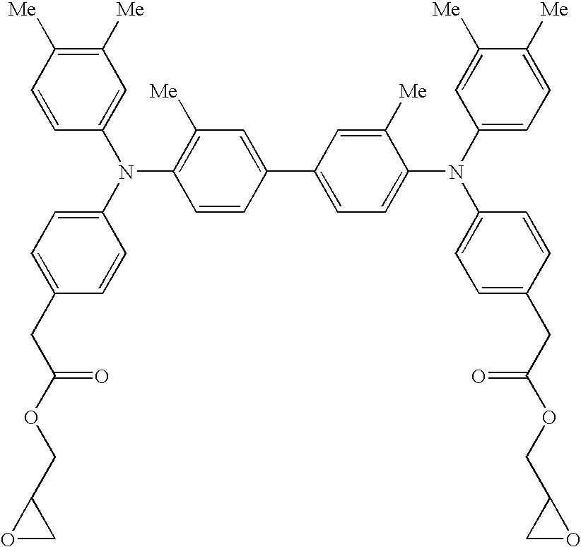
C1=CC([Me])=C([Me])C=C1N(C1=CC=C(CC(OCC2OC2)=O)C=C1)C1=C([Me])C=C(C2=CC=C(N(C3=CC=C([Me])C([Me])=C3)C3=CC=C(CC(OCC4CO4)=O)C=C3)C([Me])=C2)C=C1
